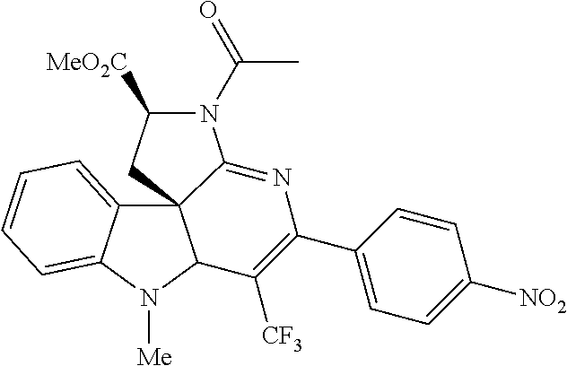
C12=CC=CC=C1N([Me])C1C23CC([MeO2C])N(C(C)=O)C3=NC(C2=CC=C([NO2])C=C2)=C1[CF3]
